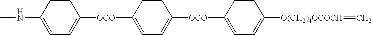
CNC1=CC=C([OCO]C2=CC=C([OCO]C3=CC=C([O(CH2)4OCOCH]=C)C=C3)C=C2)C=C1
